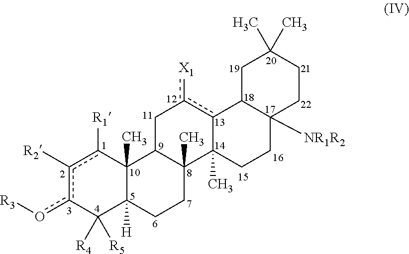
[R3]oc1c([R2])c([R1])C2(C)C([H])(C1([R4])[R5])CCC1(C)C2Cc([X1])c2C1(C)CCC1([NR1R2])C2CC(C)(C)CC1
